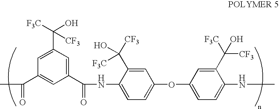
C1(C([F3C])(O)[CF3])=CC(C(=O)C)=CC(C(=O)NC2=CC=C(OC3=CC=C(NC)C(C([CF3])([F3C])O)=C3)C=C2C([CF3])([F3C])O)=C1
